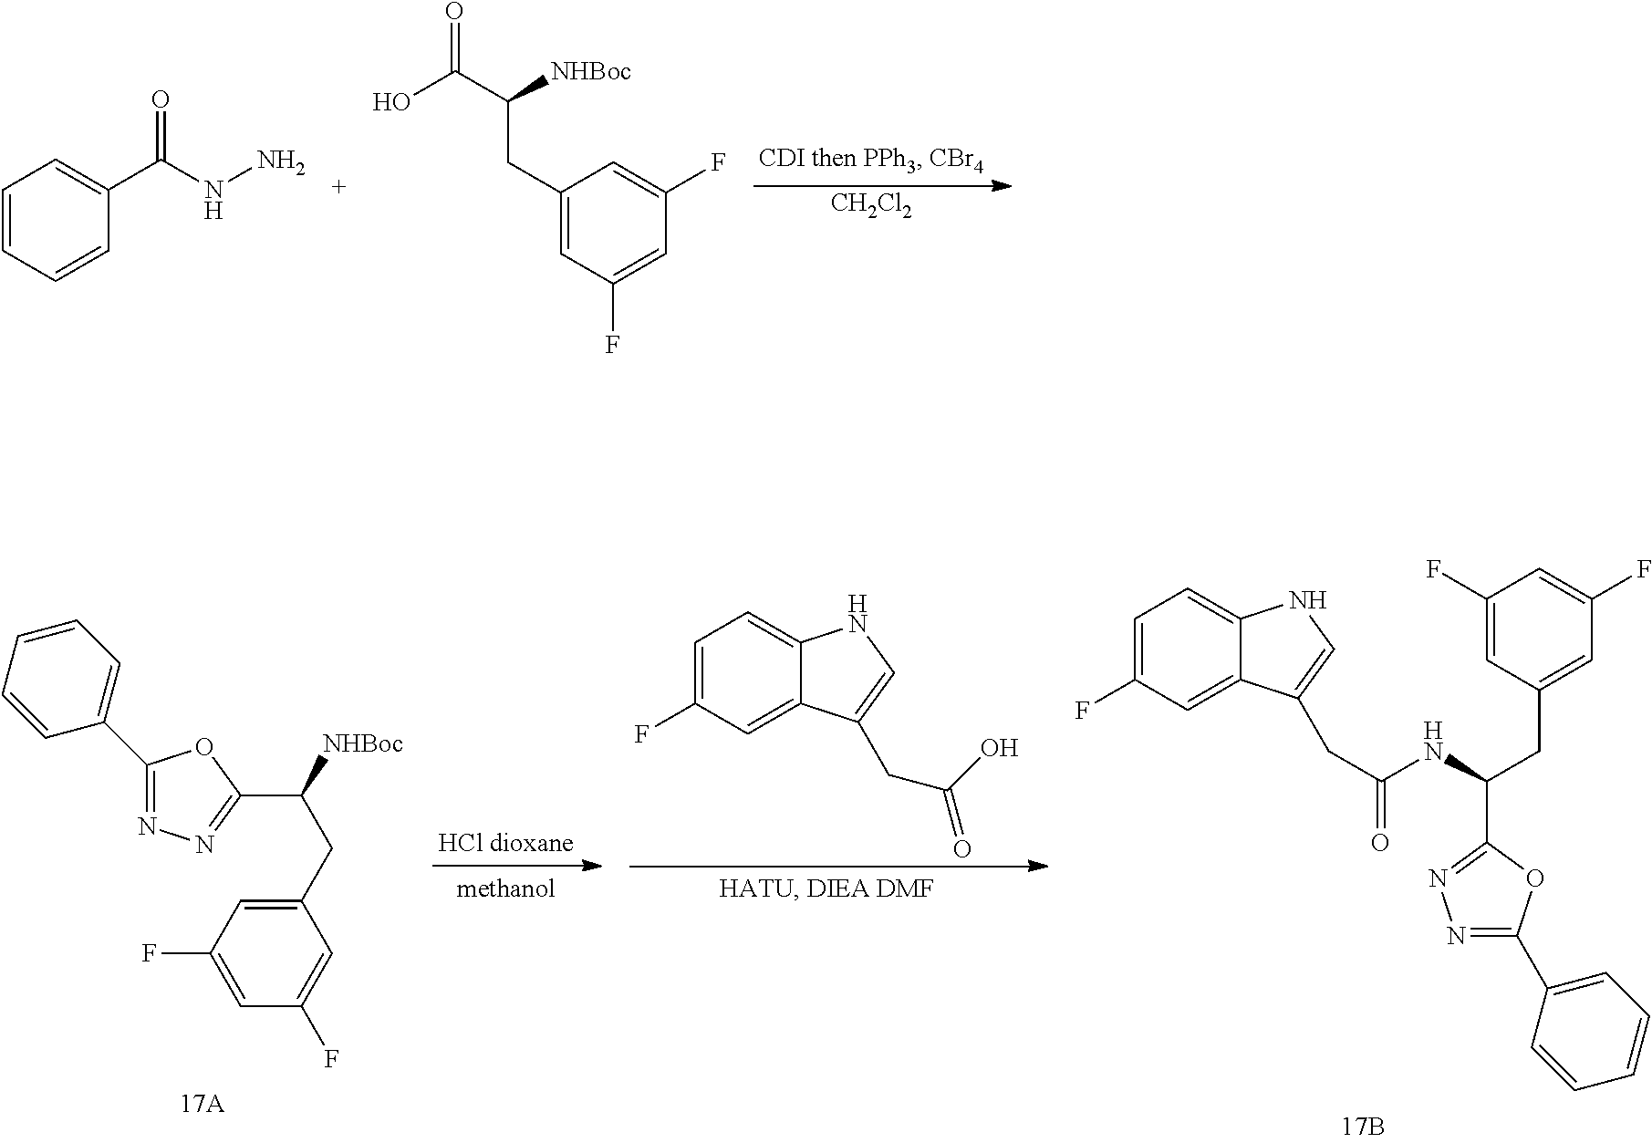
[CH2Cl2].C1=CC=CC(C(NN)=O)=C1.C1(CC(C(O)=O)[NHBoc])=CC(F)=CC(F)=C1.C1(CC([NHBoc])C2=NN=C(C3=CC=CC=C3)O2)=CC(F)=CC(F)=C1.C1=C(F)C=C2C(=C1)NC=C2CC(=O)O.C1=C(F)C=C2C(=C1)NC=C2CC(=O)NC(CC1=CC(F)=CC(F)=C1)C1=NN=C(C2=CC=CC=C2)O1
